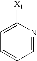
C1=NC([X1])=CC=C1
